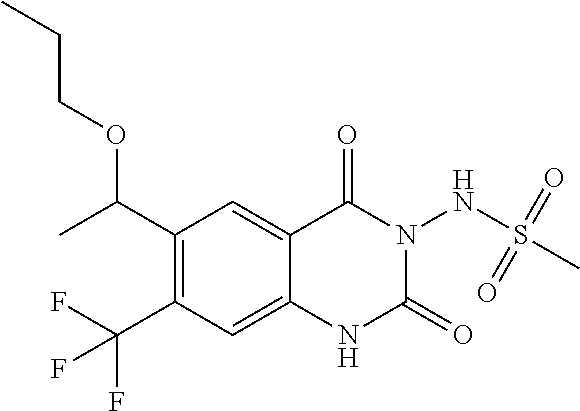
C1(C(C)OCCC)=C(C(F)(F)F)C=C2C(=C1)C(=O)N(NS(C)(=O)=O)C(=O)N2
